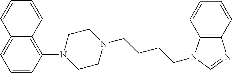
N1(C2=C3C(=CC=C2)C=CC=C3)CCN(CCCCN2C3=C(N=C2)C=CC=C3)CC1
